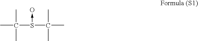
CC(C)(C)S(C(C)(C)C)->O
